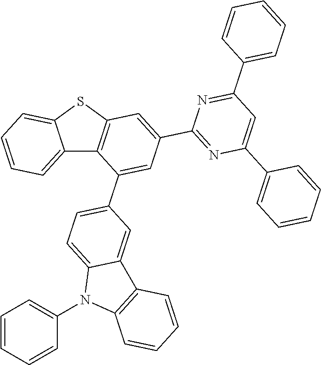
C12=CC=CC=C1SC1=C2C(C2=CC=C3C(=C2)C2=C(N3C3=CC=CC=C3)C=CC=C2)=CC(C2=NC(C3=CC=CC=C3)=CC(C3=CC=CC=C3)=N2)=C1
